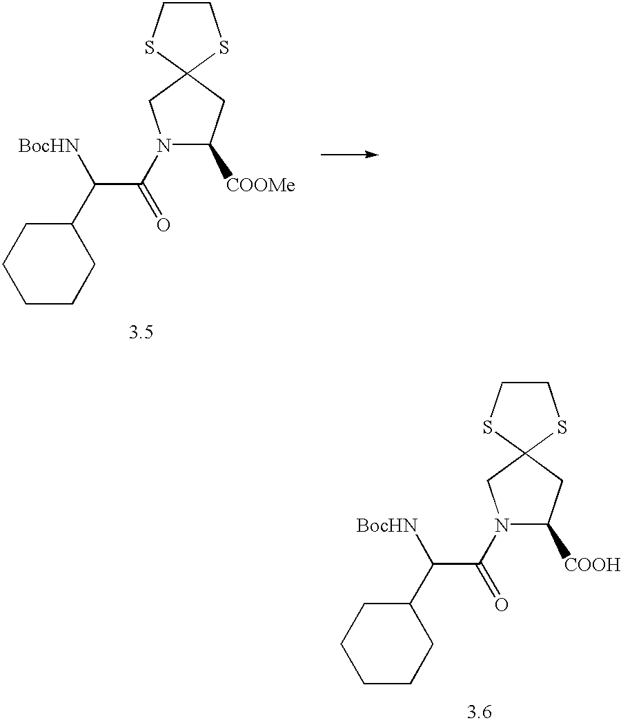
N1(C(C([BocHN])C2CCCCC2)=O)C([COOH])CC2(C1)SCCS2.N1(C(C([BocHN])C2CCCCC2)=O)C([COOMe])CC2(C1)SCCS2
